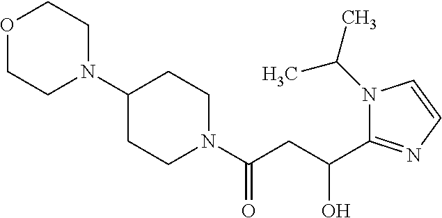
C1(N2CCOCC2)CCN(C(CC(C2=NC=CN2C(C)C)O)=O)CC1
